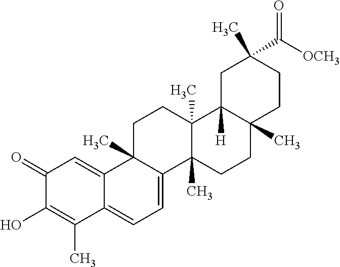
C1(=O)C(O)=C(C)C2=CC=C3C(C)(C2=C1)CCC1(C)C3(C)CCC2(C)C1([H])CC(C)(C([OCH3])=O)CC2
